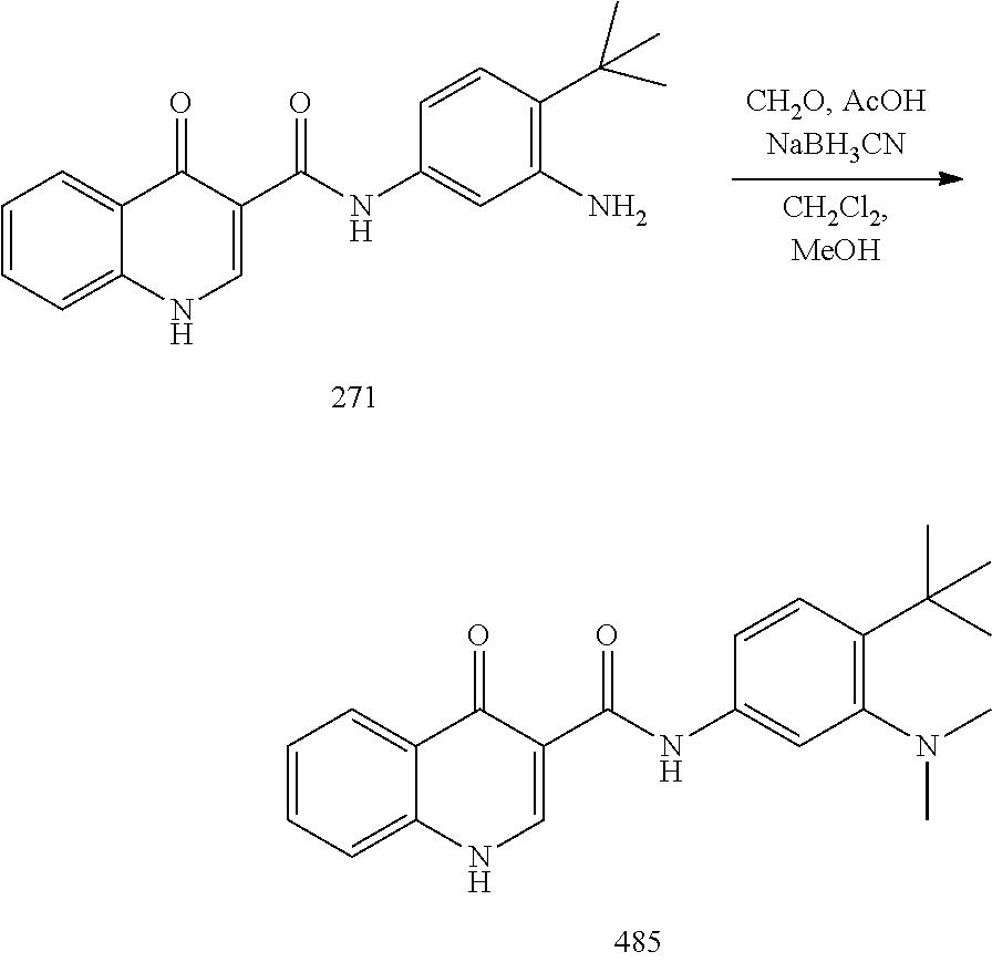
C1=CC=C2C(=C1)C(=O)C(C(NC1=CC(N)=C(C(C)(C)C)C=C1)=O)=CN2.C1=CC=C2C(=C1)C(=O)C(C(NC1=CC(N(C)C)=C(C(C)(C)C)C=C1)=O)=CN2
